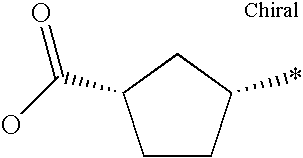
C1CC(*)CC1C(O)=O
